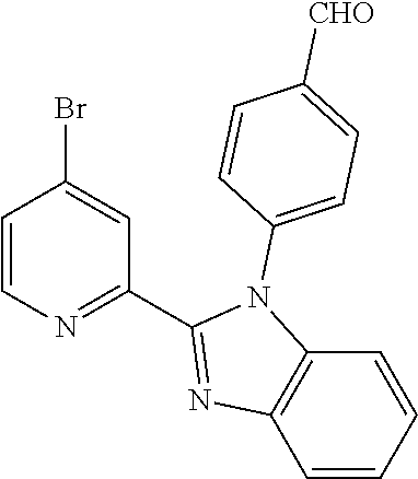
C1=CN=C(C2=NC3=C(N2C2=CC=C([CHO])C=C2)C=CC=C3)C=C1Br
